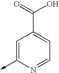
C1=C(->C)N=CC=C1C(=O)O
